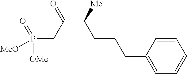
C(C(CCCC1=CC=CC=C1)[Me])(CP([OMe])(=O)[MeO])=O
